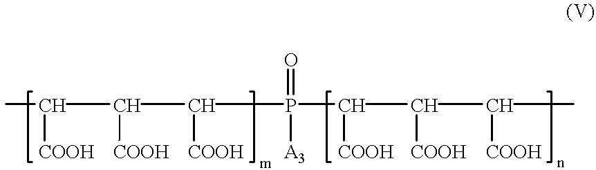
C([COOH])(C(C([COOH])P(C([COOH])C([COOH])C(C)[COOH])([A3])=O)[COOH])C
